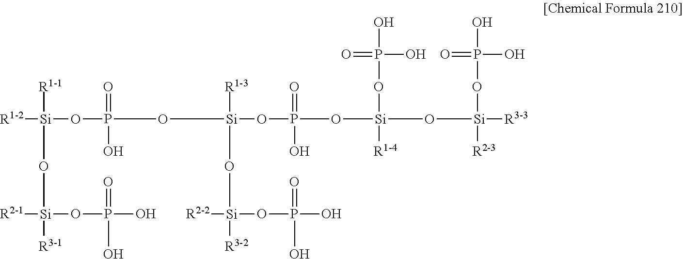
[R1-2][Si]([R1-1])(O[Si]([R2-1])(OP(=O)(O)O)[R3-1])OP(=O)(O[Si]([R1-3])(O[Si](OP(=O)(O)O)([R3-2])[R2-2])OP(=O)(O[Si](OP(=O)(O)O)(O[Si](OP(O)(=O)O)([R3-3])[R2-3])[R1-4])O)O
